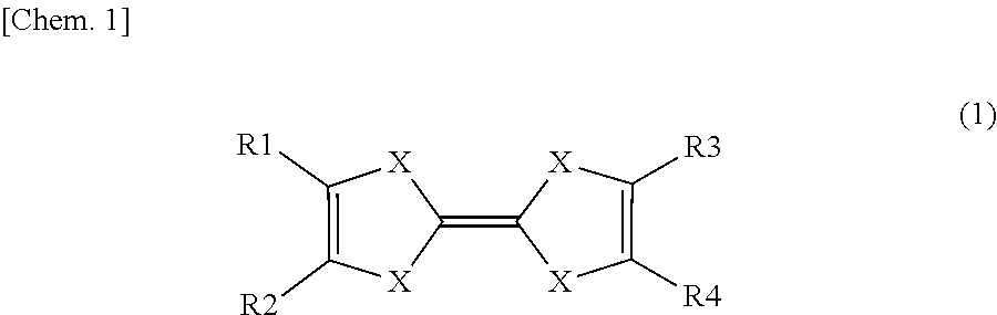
C1([R1])=C([R2])[X]C(=C2[X]C([R3])=C([R4])[X]2)[X]1
